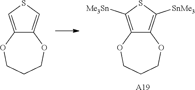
C12=CSC=C1OCCCO2.C12=C([Me3Sn])SC([SnMe3])=C1OCCCO2.[A19]
